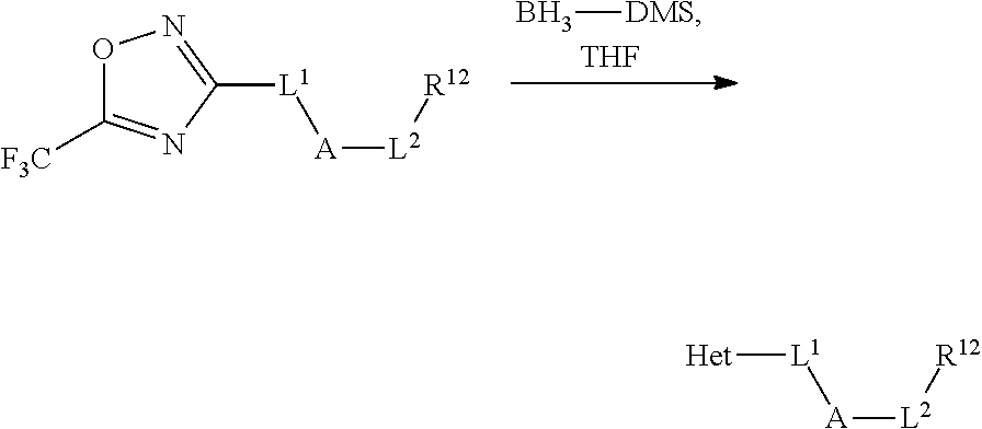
[Het][L1][A][L2][R12].O1C([F3C])=NC([L1][A][L2][R12])=N1.B[DMS].[THF]
